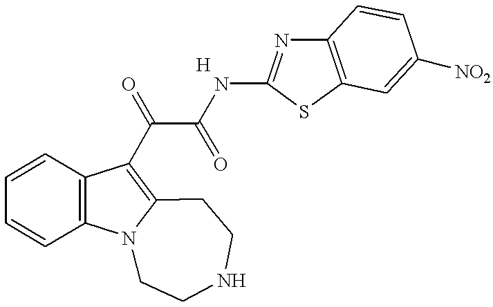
C1=CC2=C(C=C1)C(C(C(NC1=NC3=C(S1)C=C([NO2])C=C3)=O)=O)=C1N2CCNCC1
